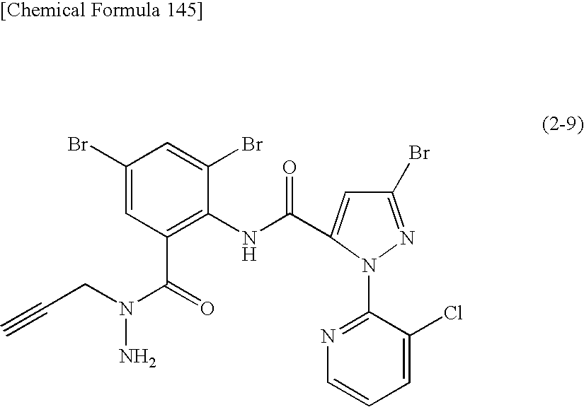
C1(Br)=NN(C2=NC=CC=C2Cl)C(C(NC2=C(C(N(N)CC#C)=O)C=C(Br)C=C2Br)=O)=C1
